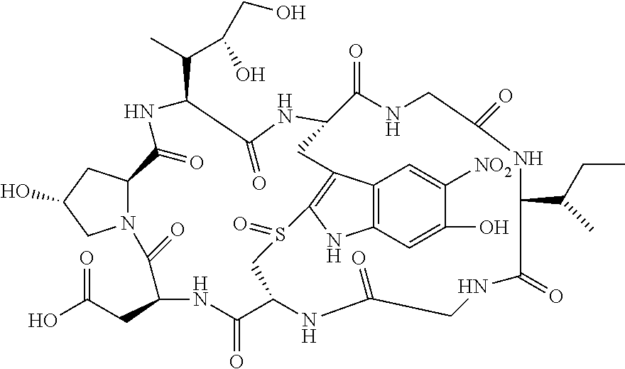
C12=C(C=C(O)C([NO2])=C1)NC1=C2CC2C(=O)NCC(=O)NC(C(C)CC)C(=O)NCC(=O)NC(CS1=O)C(=O)NC(CC(=O)O)C(=O)N1C(CC(O)C1)C(=O)NC(C(C(O)CO)C)C(=O)N2
